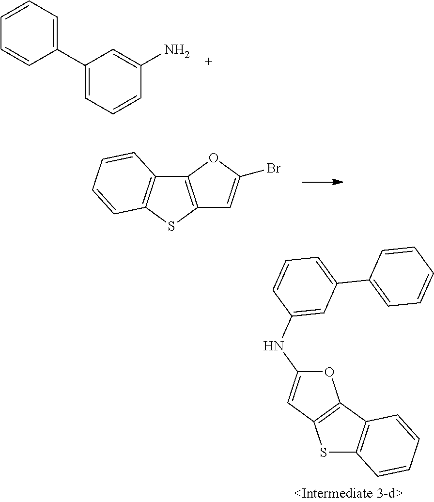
O1C(NC2=CC(C3=CC=CC=C3)=CC=C2)=CC2=C1C1=C(S2)C=CC=C1.C1(C2=CC=CC(N)=C2)=CC=CC=C1.C12=C(SC3=C1C=CC=C3)C=C(Br)O2
